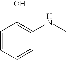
C1=CC=CC(NC)=C1O
